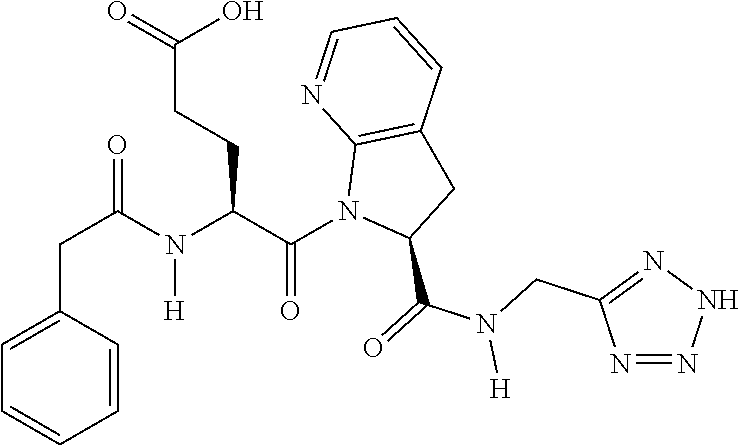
C(C1=CC=CC=C1)C(N(C(C(N1C(C(=O)N(CC2=NNN=N2)[H])CC2=C1N=CC=C2)=O)CCC(=O)O)[H])=O
